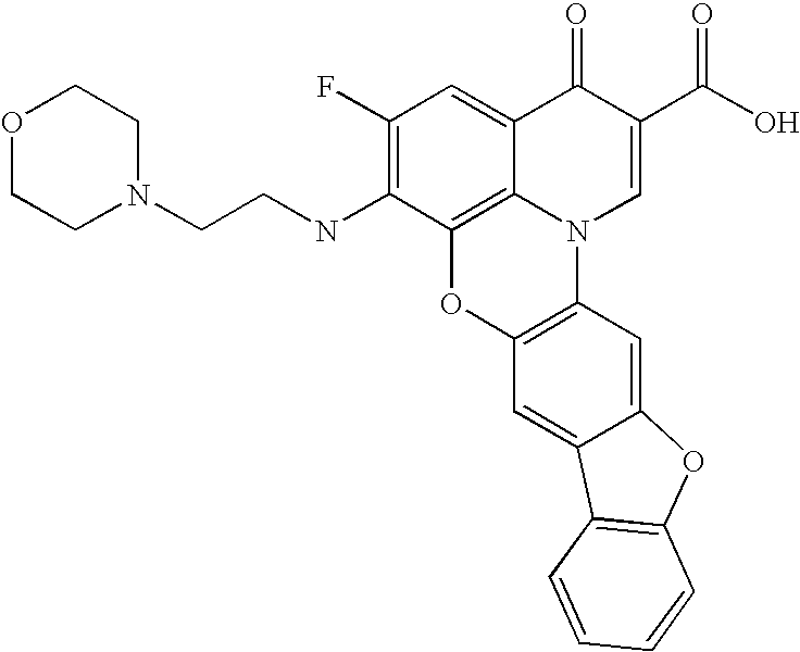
C1(F)=C(NCCN2CCOCC2)C2=C3C(=C1)C(=O)C(C(O)=O)=CN3C1=C(O2)C=C2C(=C1)OC1=C2C=CC=C1
